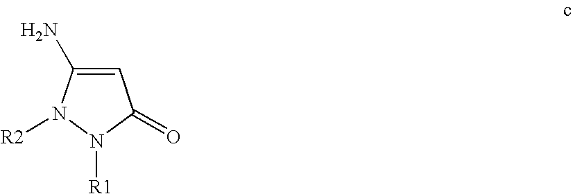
C1=C(N)N([R2])N([R1])C1=O
